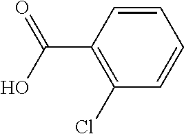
C1(C(O)=O)=C(Cl)C=CC=C1
